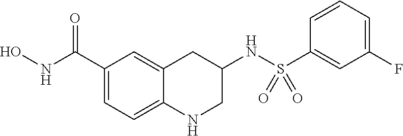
C1(C(NO)=O)=CC=C2C(=C1)CC(NS(C1=CC(F)=CC=C1)(=O)=O)CN2
